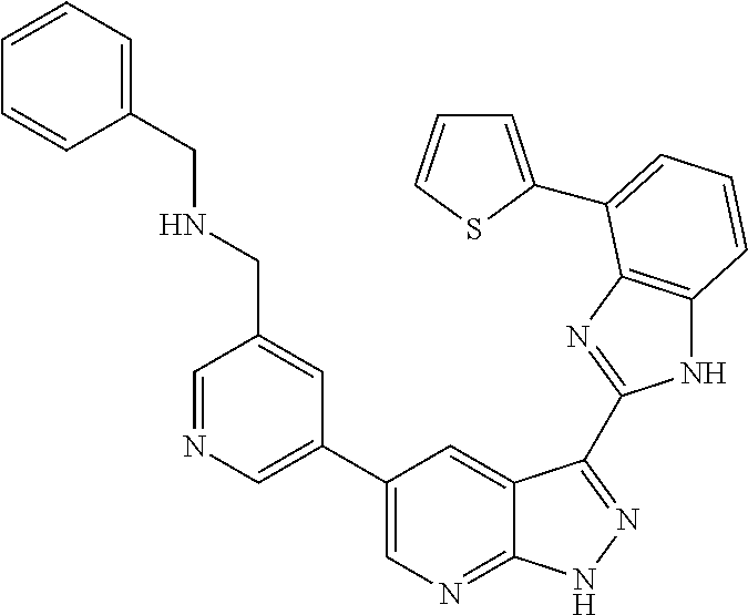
C1(C2=CN=C3C(=C2)C(C2=NC4=C(N2)C=CC=C4C2=CC=CS2)=NN3)=CN=CC(CNCC2=CC=CC=C2)=C1
